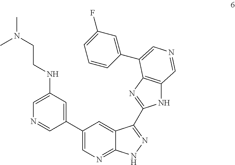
C1(C2=CN=C3C(=C2)C(C2=NC4=C(N2)C=NC=C4C2=CC(F)=CC=C2)=NN3)=CC(NCCN(C)C)=CN=C1
